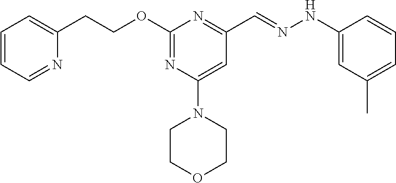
C(C1=NC(OCCC2=CC=CC=N2)=NC(N2CCOCC2)=C1)=NNC1=CC(C)=CC=C1
